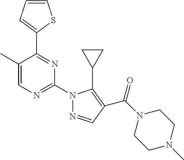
C1=CC=C(C2=NC(N3N=CC(C(N4CCN(C)CC4)=O)=C3C3CC3)=NC=C2C)S1
